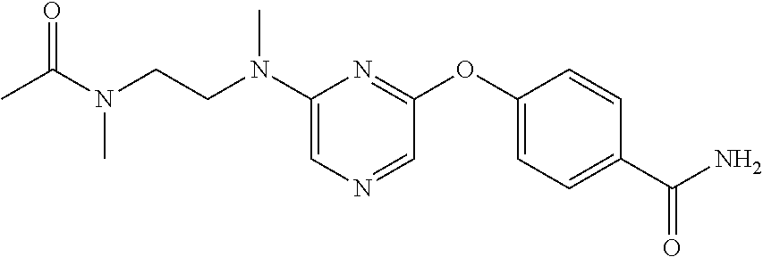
C1(N(CCN(C)C(=O)C)C)=CN=CC(OC2=CC=C(C(N)=O)C=C2)=N1
